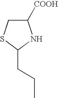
C1([COOH])CSC(CCC)N1
